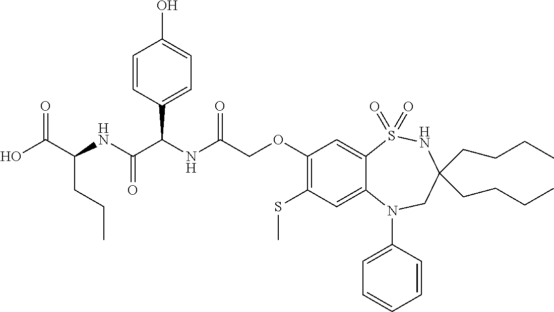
C1(SC)=C(OCC(NC(C(NC(C(O)=O)CCC)=O)C2=CC=C(O)C=C2)=O)C=C2C(=C1)N(C1=CC=CC=C1)CC(CCCC)(CCCC)NS2(=O)=O
